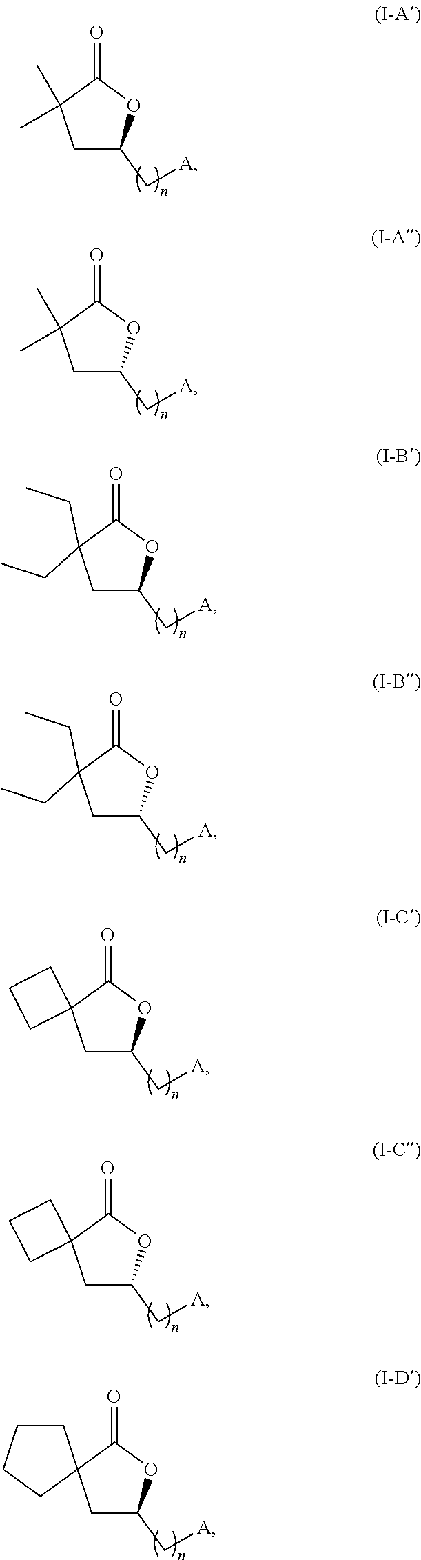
C1C(C[A])OC(=O)C1(C)C.C1C(C[A])OC(=O)C1(C)C.C1C(C[A])OC(=O)C1(CC)CC.C1C(C[A])OC(=O)C1(CC)CC.C1C(C[A])OC(=O)C12CCC2.C1C(C[A])OC(=O)C12CCC2.C1C(C[A])OC(=O)C12CCCC2
